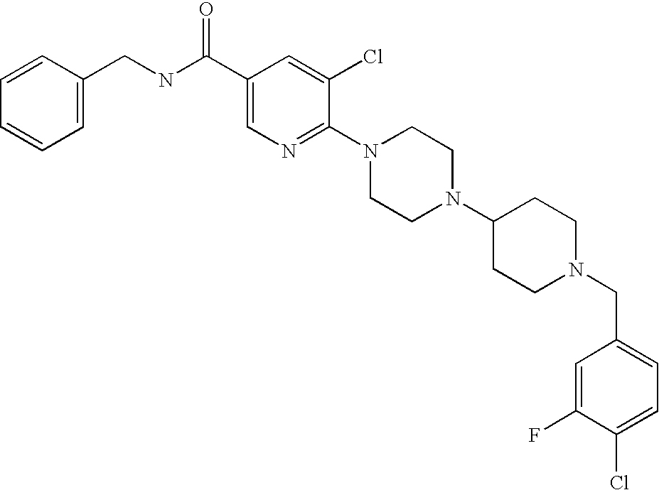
C(N1CCC(N2CCN(C3=NC=C(C(NCC4=CC=CC=C4)=O)C=C3Cl)CC2)CC1)C1=CC=C(Cl)C(F)=C1
